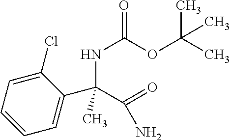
C1(C(C(=O)N)(NC(=O)OC(C)(C)C)C)=CC=CC=C1Cl
